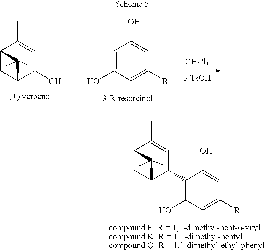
C12CC(C(C3=C(O)C=C([R])C=C3O)C=C1C)C2(C)C.C12CC(C(O)C=C1C)C2(C)C.C1=C(O)C=C([R])C=C1O.[CHCl3]
